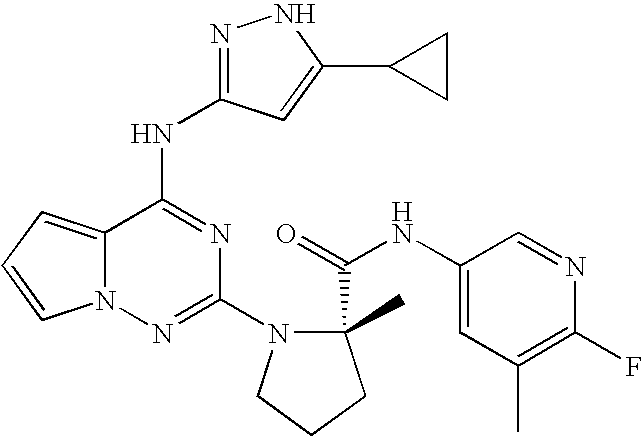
C1(N2CCCC2(C(=O)NC2=CC(C)=C(F)N=C2)C)=NN2C(=CC=C2)C(NC2=NNC(C3CC3)=C2)=N1
